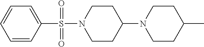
C1=CC=CC(S(N2CCC(N3CCC(C)CC3)CC2)(=O)=O)=C1
